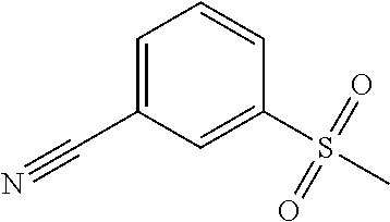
C1(S(C)(=O)=O)=CC(C#N)=CC=C1
